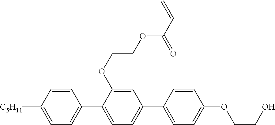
C1=CC([C5H11])=CC=C1C1=CC=C(C2=CC=C(OCCO)C=C2)C=C1OCCOC(C=C)=O
